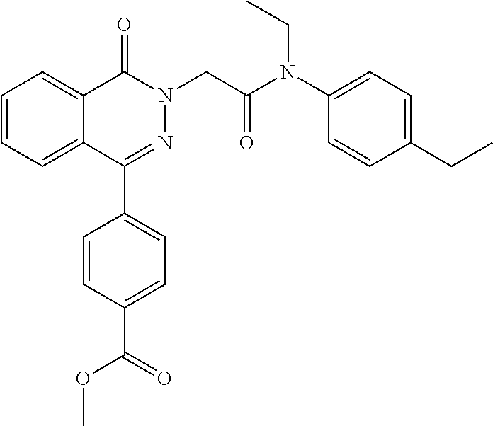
C1=CC=C2C(=C1)C(=O)N(CC(=O)N(C1=CC=C(CC)C=C1)CC)N=C2C1=CC=C(C(OC)=O)C=C1
